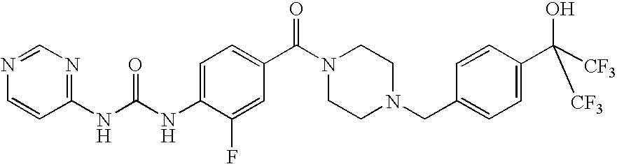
C1(NC(=O)NC2=CC=C(C(=O)N3CCN(CC4=CC=C(C(O)([CF3])[CF3])C=C4)CC3)C=C2F)=NC=NC=C1
